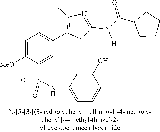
C1=C([MeO])C(S(NC2=CC=CC(O)=C2)(=O)=O)=CC(C2=C(C)N=C(N([H])C(C3CCCC3)=O)S2)=C1
